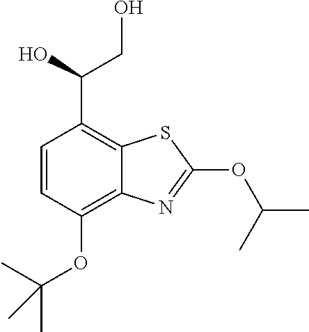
OCC(C1=C2C(=C(OC(C)(C)C)C=C1)N=C(OC(C)C)S2)O
